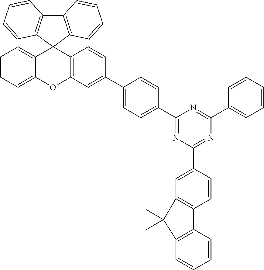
C1=CC=C2C(=C1)C1(C3=C(O2)C=C(C2=CC=C(C4=NC(C5=CC6=C(C=C5)C5=C(C=CC=C5)C6(C)C)=NC(C5=CC=CC=C5)=N4)C=C2)C=C3)C2=C(C3=C1C=CC=C3)C=CC=C2
